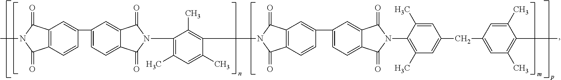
C12=C(C(=O)N(C)C1=O)C=C(C1=CC=C3C(=C1)C(=O)N(C1=C(C)C=C(C)C(N4C(=O)C5=C(C4=O)C=C(C4=CC=C6C(=C4)C(=O)N(C4=C(C)C=C(CC7=CC(C)=C(C)C(C)=C7)C=C4C)C6=O)C=C5)=C1C)C3=O)C=C2
